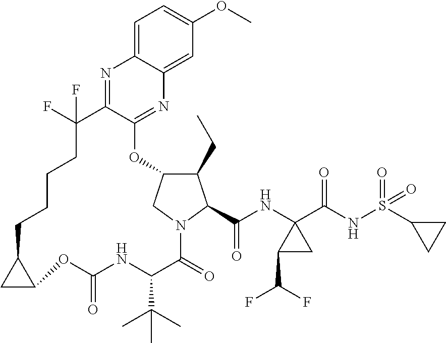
C1(CC)C2CN(C1C(NC1(C(NS(=O)(=O)C3CC3)=O)C(C(F)F)C1)=O)C(=O)C(C(C)(C)C)NC(=O)OC1CC1CCCCC(F)(F)C1=NC3=CC=C(OC)C=C3N=C1O2
